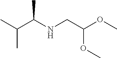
C(C)(C)C(NCC(OC)OC)C
